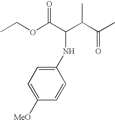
CCOC(C(C(C(C)=O)C)NC1=CC=C([MeO])C=C1)=O
